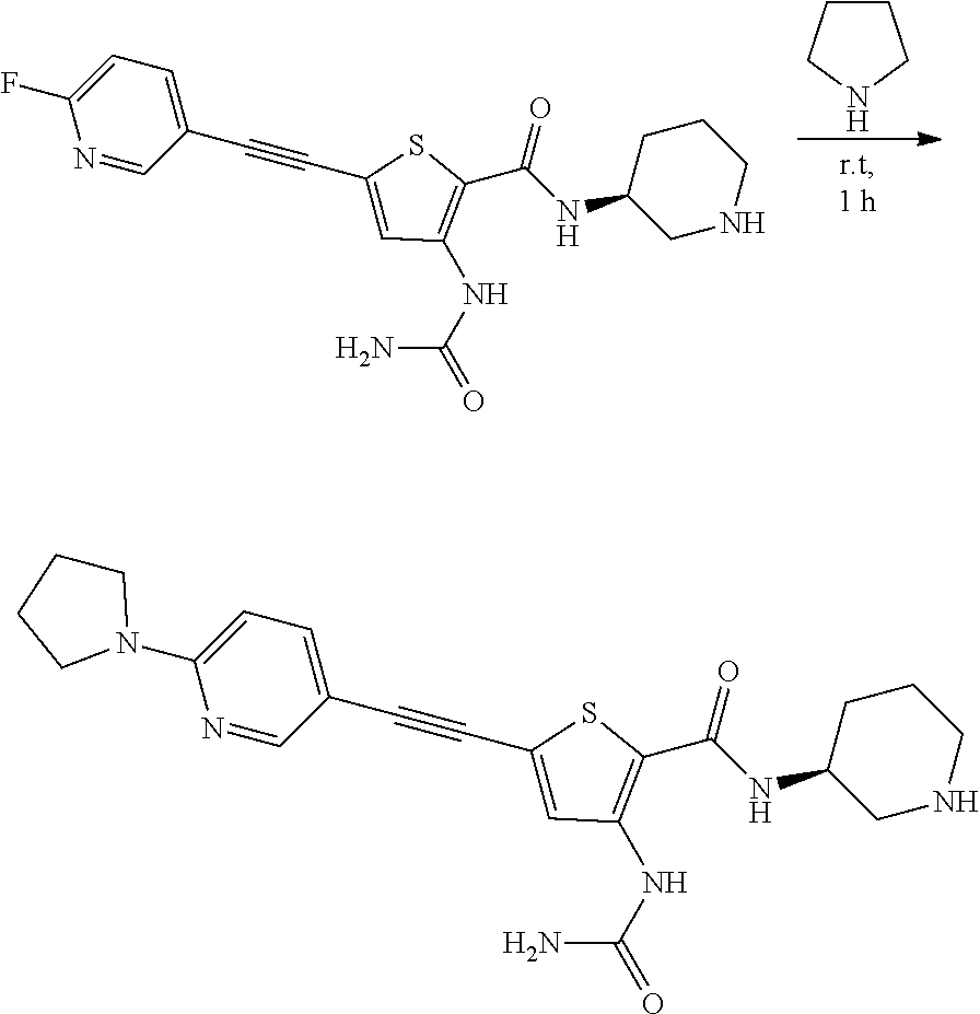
C1CCNC1.C1(C(=O)NC2CNCCC2)=C(NC(N)=O)C=C(C#CC2=CC=C(F)N=C2)S1.C1(C(=O)NC2CNCCC2)=C(NC(N)=O)C=C(C#CC2=CC=C(N3CCCC3)N=C2)S1
